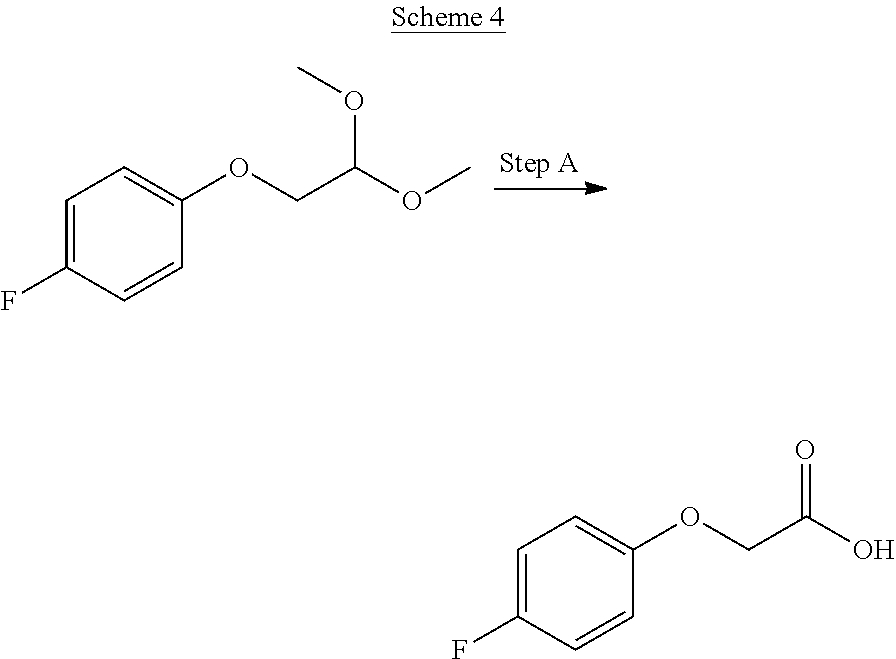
C1=CC(F)=CC=C1OCC(OC)OC.C1=CC(F)=CC=C1OCC(O)=O
